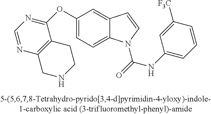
C1(OC2=NC=NC3=C2CCNC3)=CC=C2C(=C1)C=CN2C(=O)NC1=CC=CC([CF3])=C1
